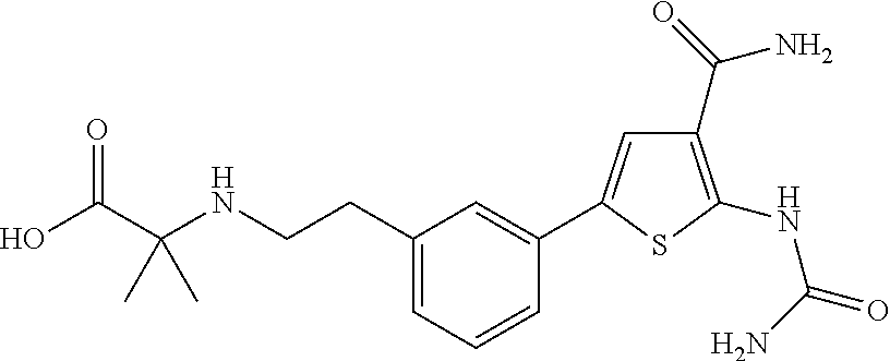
C(C1=CC=CC(C2=CC(C(=O)N)=C(NC(=O)N)S2)=C1)CNC(C)(C(=O)O)C
